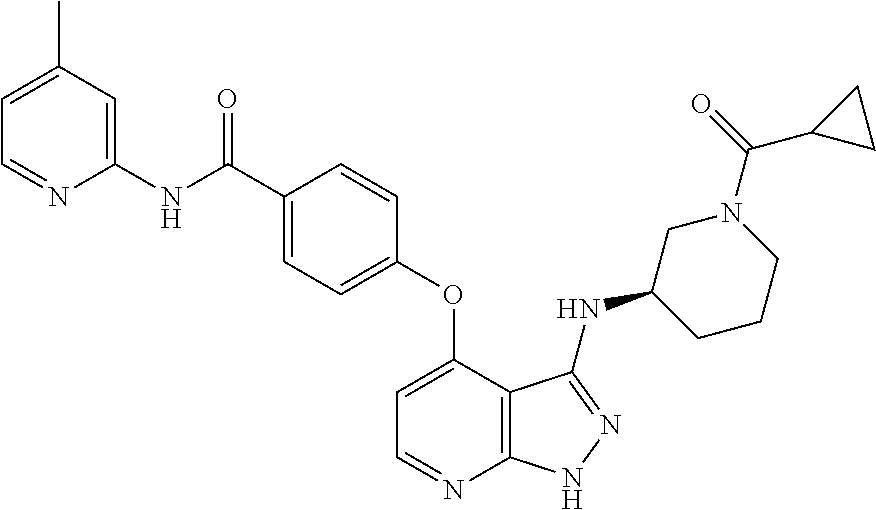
C1(C)=CC=NC(NC(C2=CC=C(OC3=CC=NC4=C3C(NC3CCCN(C(=O)C5CC5)C3)=NN4)C=C2)=O)=C1
